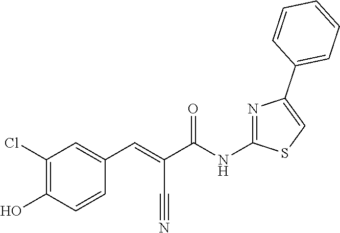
C1(Cl)=C(O)C=CC(C=C(C(NC2=NC(C3=CC=CC=C3)=CS2)=O)C#N)=C1
